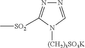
N1=C([SO2]C)N([(CH2)3SO3K])C=N1
